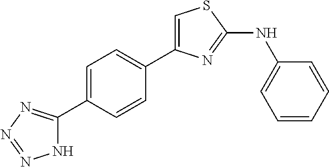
C1=C(C2=NN=NN2)C=CC(C2=CSC(NC3=CC=CC=C3)=N2)=C1
